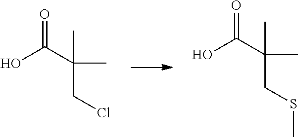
OC(C(CCl)(C)C)=O.OC(C(CSC)(C)C)=O
